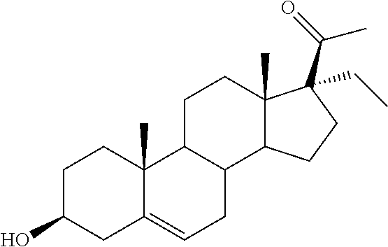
C1C(O)CC2=CCC3C(C2(C)C1)CCC1(C)C3CCC1(C(=O)C)CC
